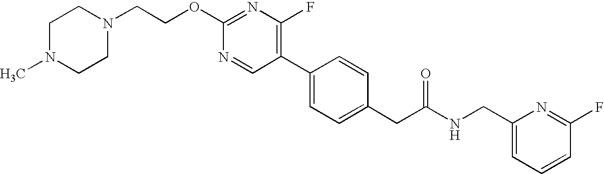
N1=CC(C2=CC=C(CC(NCC3=CC=CC(F)=N3)=O)C=C2)=C(F)N=C1OCCN1CCN(C)CC1
